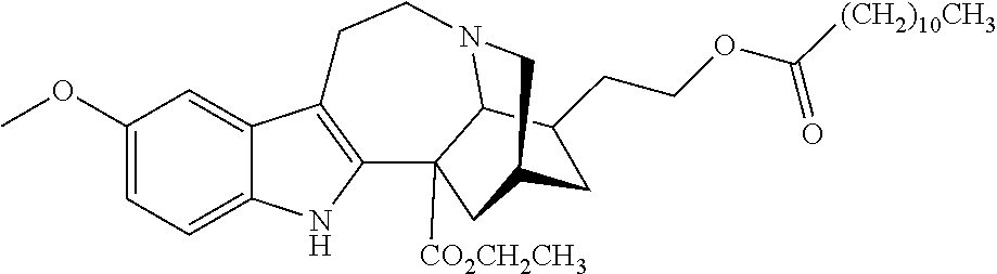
C1(OC)=CC=C2C(=C1)C1=C(N2)C2([CO2CH2CH3])C3N(CC1)CC(C2)CC3CCOC([(CH2)10CH3])=O
